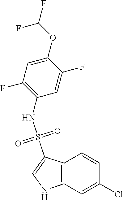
C12=C(C=C(Cl)C=C1)NC=C2S(NC1=C(F)C=C(OC(F)F)C(F)=C1)(=O)=O
